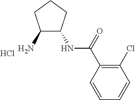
C1(N)C(NC(C2=C(Cl)C=CC=C2)=O)CCC1.Cl
